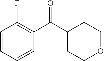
C1=CC=CC(C(C2CCOCC2)=O)=C1F
